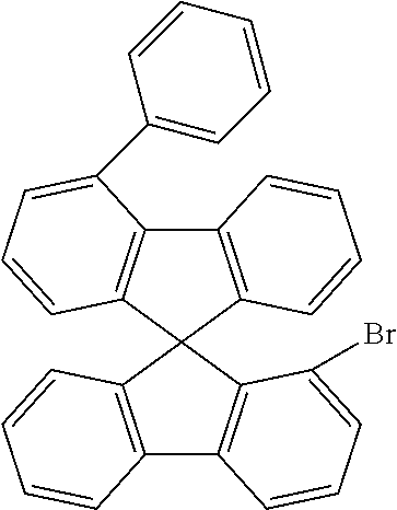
C12=C(C3(C4=C1C(C1=CC=CC=C1)=CC=C4)C1=C(C4=C3C(Br)=CC=C4)C=CC=C1)C=CC=C2
